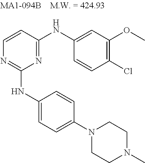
C1=CC(NC2=CC(OC)=C(Cl)C=C2)=NC(NC2=CC=C(N3CCN(C)CC3)C=C2)=N1
